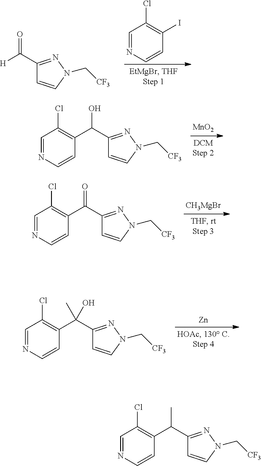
C(C1=NN(C[CF3])C=C1)([H])=O.C1=NC=CC(I)=C1Cl.C1=NC=CC(C(C2=NN(C[CF3])C=C2)O)=C1Cl.[MnO2].C1=NC=CC(C(C2=NN(C[CF3])C=C2)=O)=C1Cl.[CH3MgBr].C1=NC=CC(C(C2=NN(C[CF3])C=C2)(O)C)=C1Cl.[Zn].C1=NC=CC(C(C2=NN(C[CF3])C=C2)C)=C1Cl
